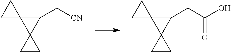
C1C2(C1)C1(C2C[CN])CC1.C1C2(C1)C1(C2CC(=O)O)CC1
